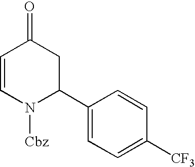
C1=CN([Cbz])C(C2=CC=C([CF3])C=C2)CC1=O
